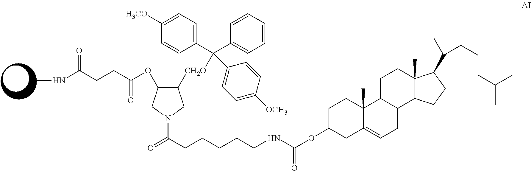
C1([CH2O]C(C2=CC=C([H3CO])C=C2)(C2=CC=CC=C2)C2=CC=C([OCH3])C=C2)C(OC(CCC(NC)=O)=O)CN(C(=O)CCCCCNC(=O)OC2CC3=CCC4C(C3(C)CC2)CCC2(C)C4CCC2C(C)CCCC(C)C)C1
